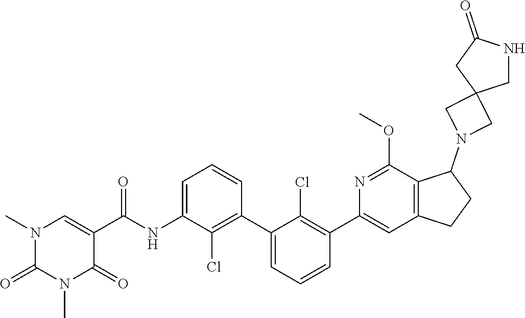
N1(C)C(=O)N(C)C=C(C(=O)NC2=CC=CC(C3=CC=CC(C4=CC5=C(C(OC)=N4)C(N4CC6(C4)CC(=O)NC6)CC5)=C3Cl)=C2Cl)C1=O
